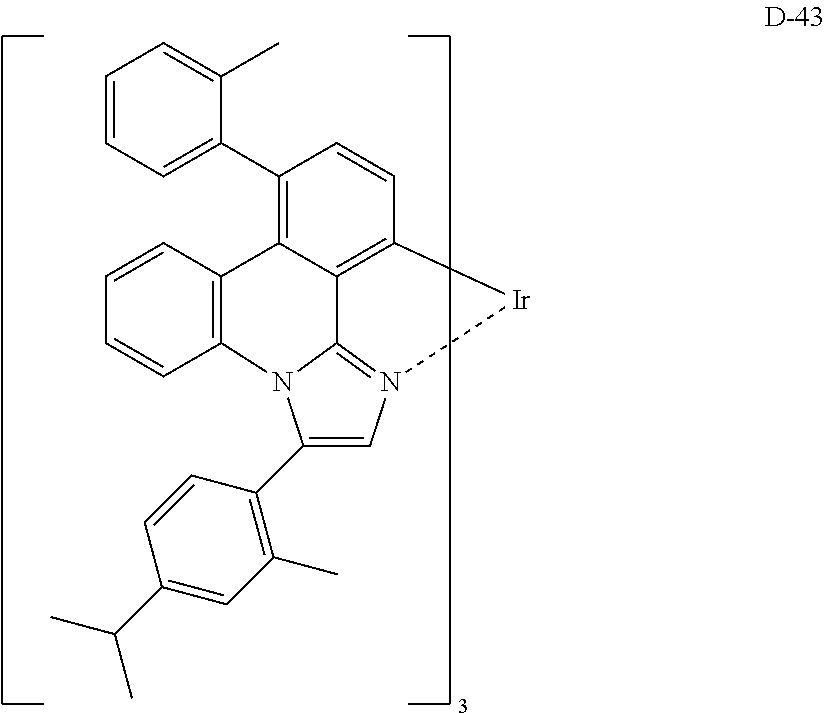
C1(C2=CC=CC=C2C)=C2C3=C(C=C1)[Ir]N1=C3N(C(C3=C(C)C=C(C(C)C)C=C3)=C1)C1=C2C=CC=C1
